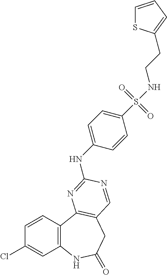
C1(Cl)=CC2=C(C=C1)C1=C(CC(=O)N2)C=NC(NC2=CC=C(S(NCCC3=CC=CS3)(=O)=O)C=C2)=N1
